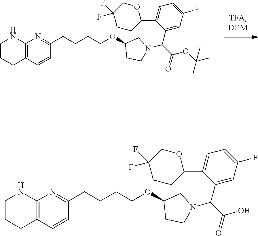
C12=C(C=CC(CCCCOC3CCN(C(C(=O)OC(C)(C)C)C4=CC(F)=CC=C4C4OCC(F)(F)CC4)C3)=N1)CCCN2.C12=C(C=CC(CCCCOC3CCN(C(C(=O)O)C4=CC(F)=CC=C4C4OCC(F)(F)CC4)C3)=N1)CCCN2
